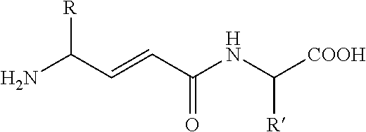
C(=CC(NC([COOH])[R])=O)C(N)[R]
